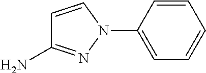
C1=C(N2C=CC(N)=N2)C=CC=C1
